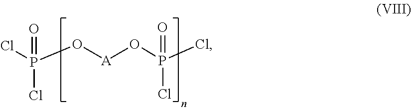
ClP(O[A]OP(Cl)(=O)Cl)(Cl)=O
